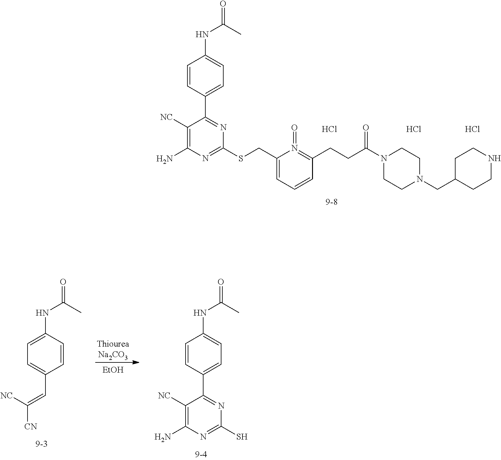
C1=CC(C2=NC(SCC3=CC=CC(CCC(N4CCN(CC5CCNCC5)CC4)=O)=N3=O)=NC(N)=C2[NC])=CC=C1NC(=O)C.Cl.Cl.Cl.C1=C(NC(=O)C)C=CC(C=C([CN])[NC])=C1.C1=CC(C2=NC(S)=NC(N)=C2[NC])=CC=C1NC(=O)C.[EtOH]
